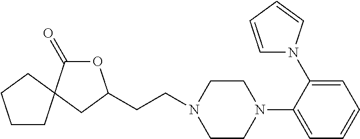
O1C(=O)C2(CC1CCN1CCN(C3=CC=CC=C3N3C=CC=C3)CC1)CCCC2
